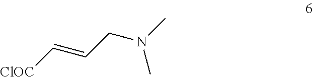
[ClOC]C=CCN(C)C
